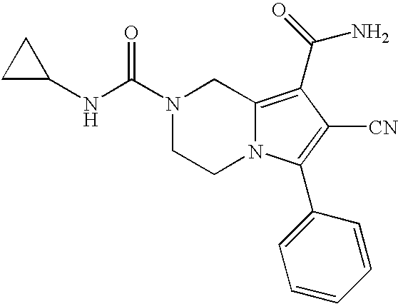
N(C(N1CCN2C(=C(C(N)=O)C([CN])=C2C2=CC=CC=C2)C1)=O)C1CC1
